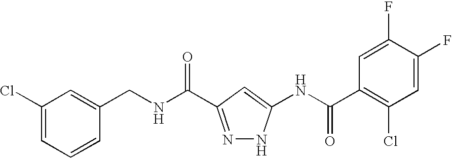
N(C(=O)C1=NNC(NC(C2=C(Cl)C=C(F)C(F)=C2)=O)=C1)CC1=CC(Cl)=CC=C1
